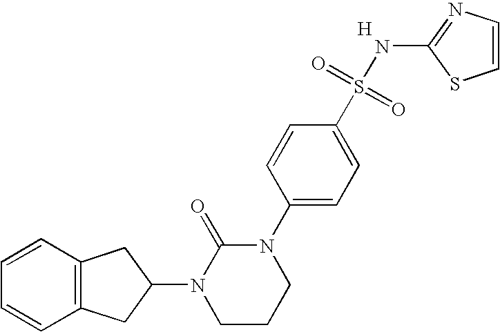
C1=CC2=C(C=C1)CC(N1CCCN(C3=CC=C(S(=O)(=O)NC4=NC=CS4)C=C3)C1=O)C2.[H]
